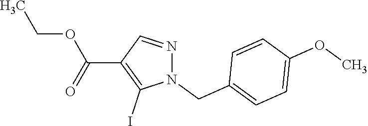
C1=CC(CN2C(I)=C(C(OCC)=O)C=N2)=CC=C1OC
